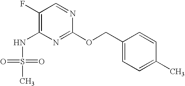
C1(F)=C(NS(=O)(=O)C)N=C(OCC2=CC=C(C)C=C2)N=C1
